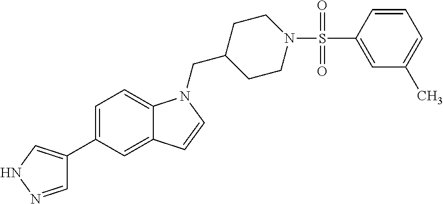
C1=NNC=C1C1=CC=C2C(=C1)C=CN2CC1CCN(S(C2=CC(C)=CC=C2)(=O)=O)CC1
